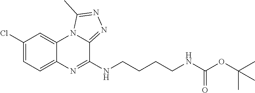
C1(Cl)=CC=C2C(=C1)N1C(=NN=C1C)C(NCCCCNC(OC(C)(C)C)=O)=N2
